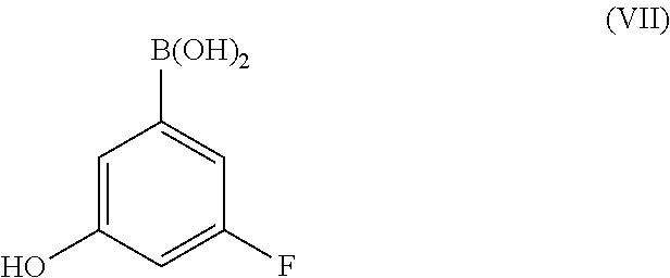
C1=C(O)C=C(F)C=C1[B(OH)2]
